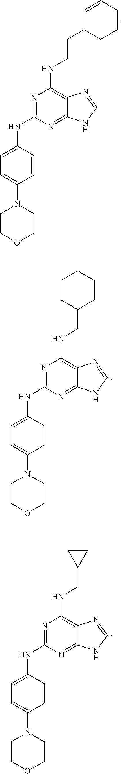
C(NC1=C2C(=NC(NC3=CC=C(N4CCOCC4)C=C3)=N1)NC=N2)CC1CCCC=C1.N(C1=C2C(=NC(NC3=CC=C(N4CCOCC4)C=C3)=N1)NC=N2)CC1CCCCC1.N(C1=C2C(=NC(NC3=CC=C(N4CCOCC4)C=C3)=N1)NC=N2)CC1CC1
